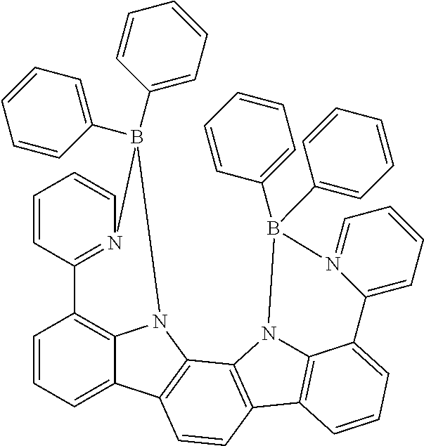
C1=CC=C2C3=C1C1=N(C=CC=C1)B(C1=CC=CC=C1)(C1=CC=CC=C1)N3C1=C2C=CC2=C1N1C3=C2C=CC=C3C2=CC=CC=N2B1(C1=CC=CC=C1)C1=CC=CC=C1
